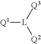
[Q1][L]([Q3])[Q2]
